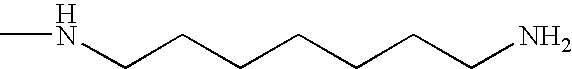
N(CCCCCCCN)C
